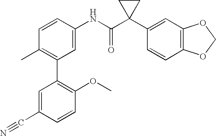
C1=CC(NC(C2(C3=CC4=C(C=C3)OCO4)CC2)=O)=CC(C2=C(OC)C=CC(C#N)=C2)=C1C
